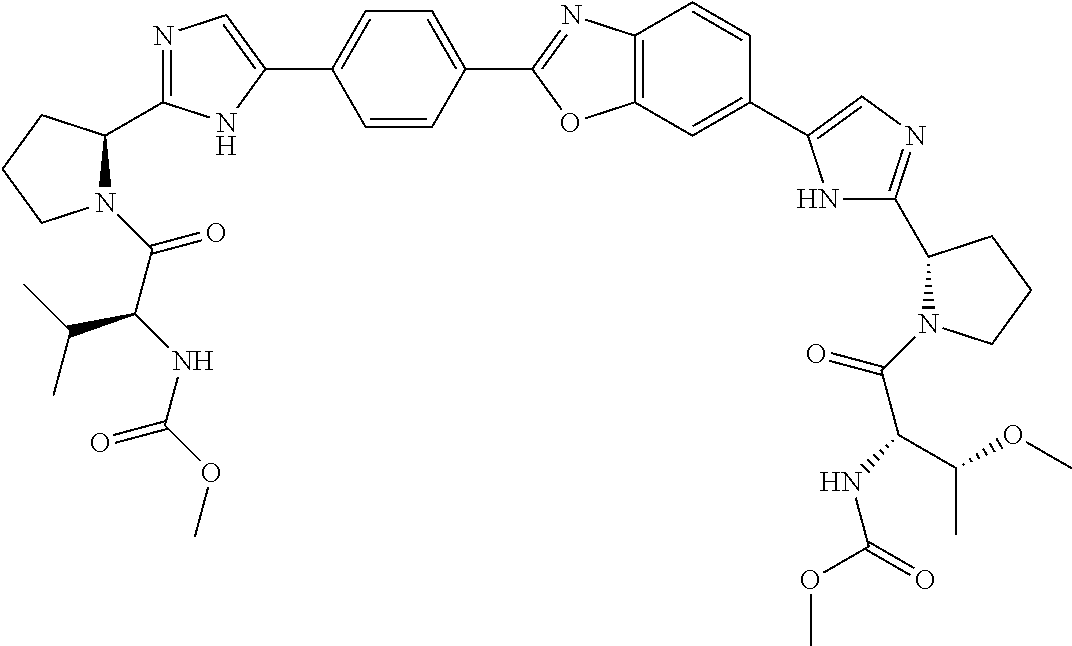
C(=O)(C(NC(OC)=O)C(C)C)N1C(C2=NC=C(C3=CC=C(C4=NC5=C(O4)C=C(C4=CN=C(C6N(C(C(NC(OC)=O)C(OC)C)=O)CCC6)N4)C=C5)C=C3)N2)CCC1
